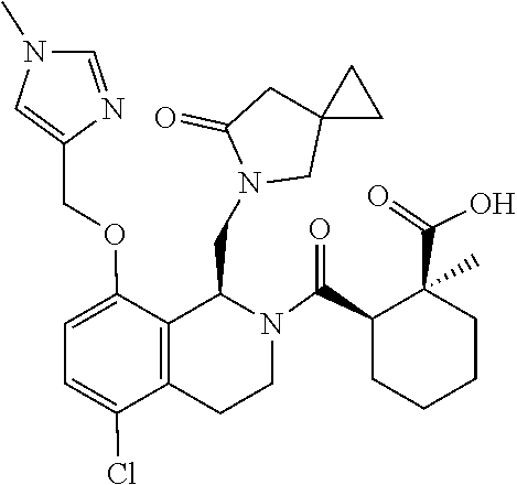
C12(CN(CC3C4=C(C(Cl)=CC=C4OCC4=CN(C)C=N4)CCN3C(C3CCCCC3(C(=O)O)C)=O)C(=O)C1)CC2
